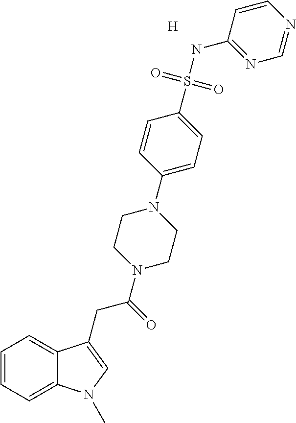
C1=CC=C2C(=C1)C(CC(N1CCN(C3=CC=C(S(NC4=NC=NC=C4)(=O)=O)C=C3)CC1)=O)=CN2C.[H]
